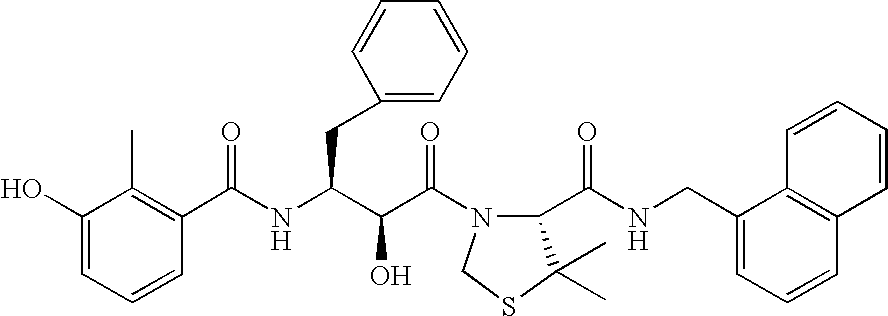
C1(O)=CC=CC(C(NC(C(C(=O)N2C(C(NCC3=CC=CC4=C3C=CC=C4)=O)C(C)(C)SC2)O)CC2=CC=CC=C2)=O)=C1C
